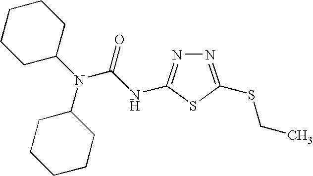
N1=C(SCC)SC(NC(N(C2CCCCC2)C2CCCCC2)=O)=N1
